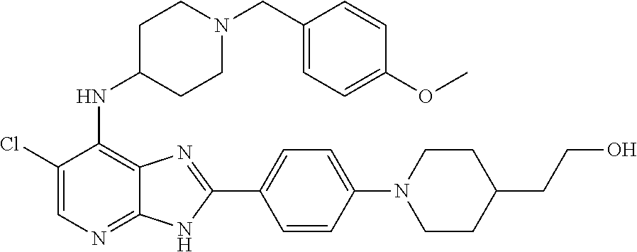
C1(Cl)=CN=C2C(=C1NC1CCN(CC3=CC=C(OC)C=C3)CC1)N=C(C1=CC=C(N3CCC(CCO)CC3)C=C1)N2
